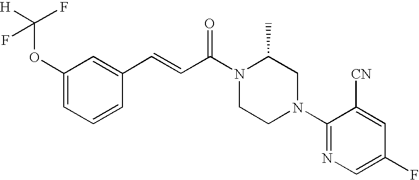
C1(OC([H])(F)F)=CC=CC(C=CC(=O)N2CCN(C3=NC=C(F)C=C3[CN])CC2C)=C1
